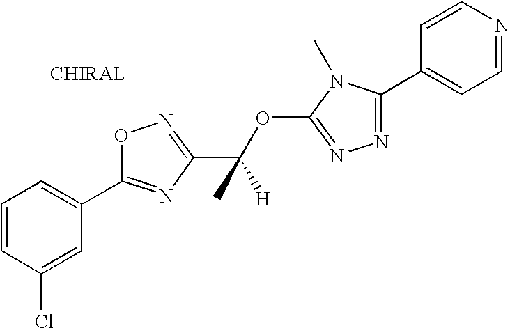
C1=CC(Cl)=CC(C2=NC(C(OC3=NN=C(C4=CC=NC=C4)N3C)(C)[H])=NO2)=C1
